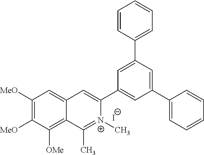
C1([MeO])=C([MeO])C([OMe])=C2C(=C1)C=C(C1=CC(C3=CC=CC=C3)=CC(C3=CC=CC=C3)=C1)[N+](C)=C2C.[I-]
